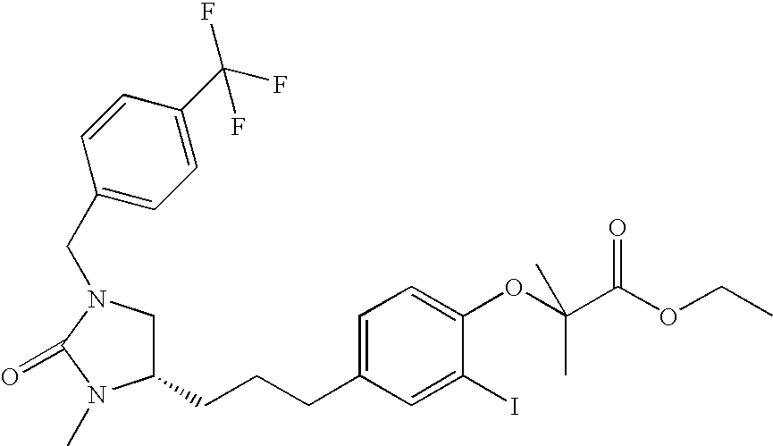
C1C(CCCC2=CC=C(OC(C(OCC)=O)(C)C)C(I)=C2)N(C)C(=O)N1CC1=CC=C(C(F)(F)F)C=C1
